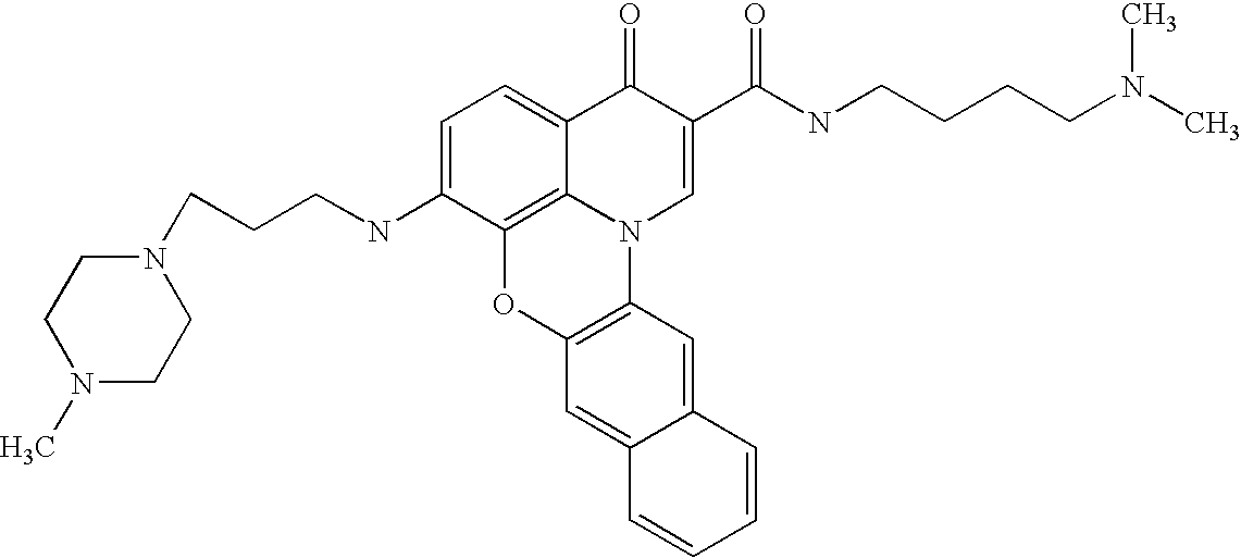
C1=C(NCCCN2CCN(C)CC2)C2=C3C(=C1)C(=O)C(C(=O)NCCCCN(C)C)=CN3C1=C(O2)C=C2C(=C1)C=CC=C2
